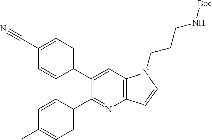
C1(C2=CC=C(C#N)C=C2)=CC2=C(N=C1C1=CC=C(C)C=C1)C=CN2CCCN[Boc]
